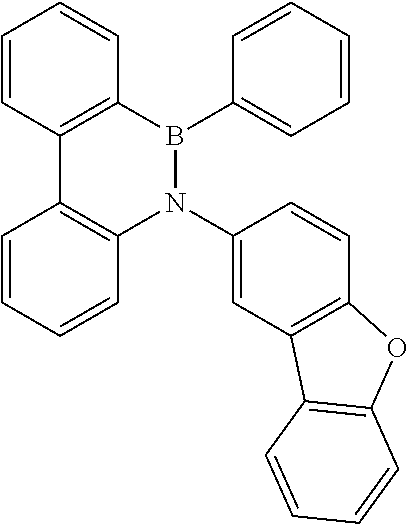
C12=C(B(C3=CC=CC=C3)N(C3=CC4=C(C=C3)OC3=C4C=CC=C3)C3=C1C=CC=C3)C=CC=C2
